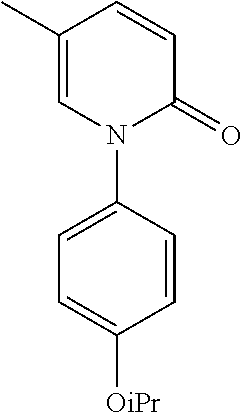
C1=C(C)C=CC(=O)N1C1=CC=C([OiPr])C=C1
